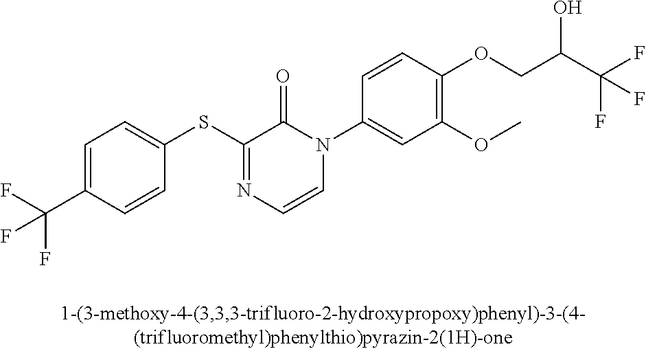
C1=C(C(F)(F)F)C=CC(SC2=NC=CN(C3=CC(OC)=C(OCC(O)C(F)(F)F)C=C3)C2=O)=C1
